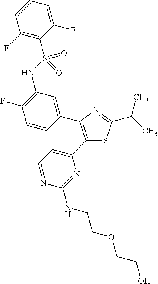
C1(C2=CC=NC(NCCOCCO)=N2)=C(C2=CC(NS(C3=C(F)C=CC=C3F)(=O)=O)=C(F)C=C2)N=C(C(C)C)S1
